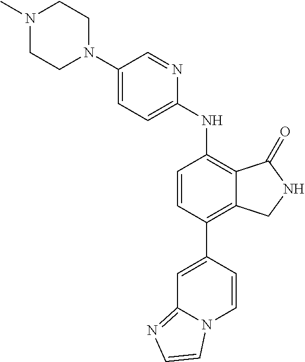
N1(C)CCN(C2=CC=C(NC3=C4C(=C(C5=CC6=NC=CN6C=C5)C=C3)CNC4=O)N=C2)CC1
